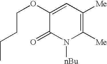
O(C1=CC([Me])=C([Me])N([nBu])C1=O)CCCC
